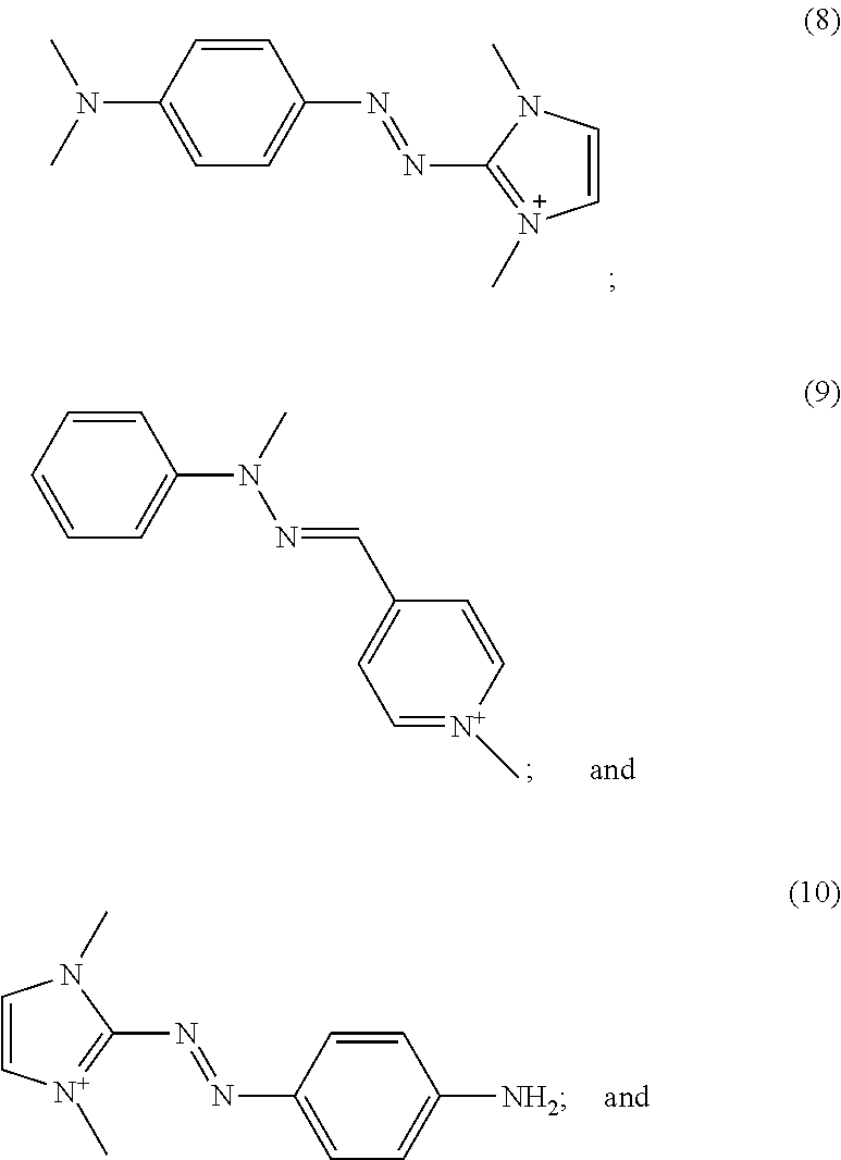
C1=CC(N(C)C)=CC=C1N=NC1=[N+](C)C=CN1C.C1=CC=CC=C1N(N=CC1=CC=[N+](C)C=C1)C.C1=C[N+](C)=C(N=NC2=CC=C([NH2])C=C2)N1C
